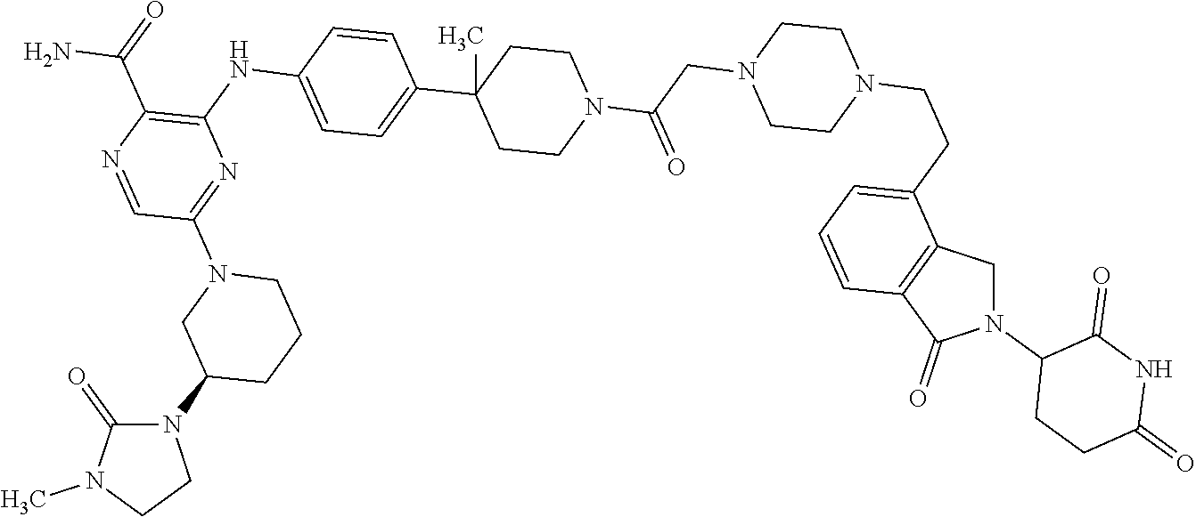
C1(=O)N(C2CN(C3=NC(NC4=CC=C(C5(C)CCN(C(CN6CCN(CCC7=CC=CC8=C7CN(C7CCC(=O)NC7=O)C8=O)CC6)=O)CC5)C=C4)=C(C(=O)N)N=C3)CCC2)CCN1C
